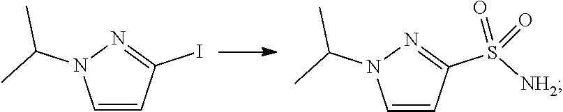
C1=CC(I)=NN1C(C)C.C1=CC(S([NH2])(=O)=O)=NN1C(C)C
